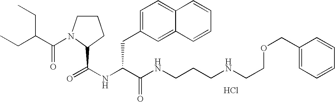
Cl.N(C(C(NCCCNCCOCC1=CC=CC=C1)=O)CC1=CC=C2C(=C1)C=CC=C2)C(=O)C1N(C(=O)C(CC)CC)CCC1
